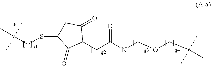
C1(CC(NCOCC(C)(C)C)=O)C(=O)CC(SCC(C)(C)C)C1=O
